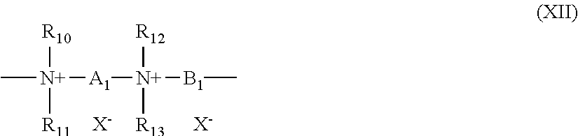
[R10][N+]([R11])([A1][N+]([B1]C)([R12])[R13])C.[X-].[X-]
